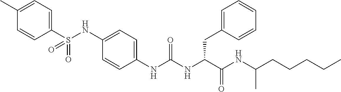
C1(S(NC2=CC=C(NC(NC(C(NC(CCCCC)C)=O)CC3=CC=CC=C3)=O)C=C2)(=O)=O)=CC=C(C)C=C1
